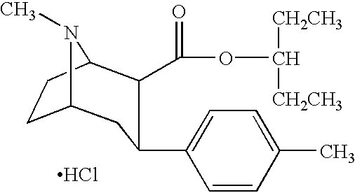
Cl.C12CCC(N1C)C(C(OC([CH2CH3])[CH2CH3])=O)C(C1=CC=C(C)C=C1)C2
